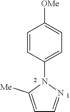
C1=CC(N2C([Me])=CC=N2)=CC=C1[OMe]
